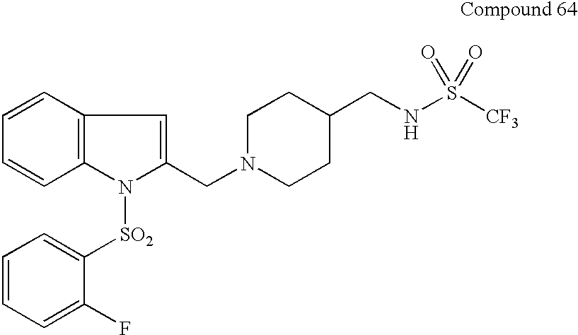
C12=C(C=CC=C1)C=C(CN1CCC(CNS([CF3])(=O)=O)CC1)N2[SO2]C1=CC=CC=C1F
